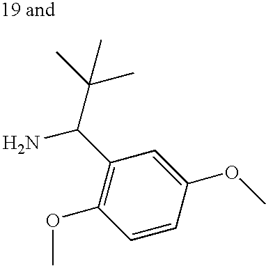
C1(OC)=C(C(C(C)(C)C)N)C=C(OC)C=C1
